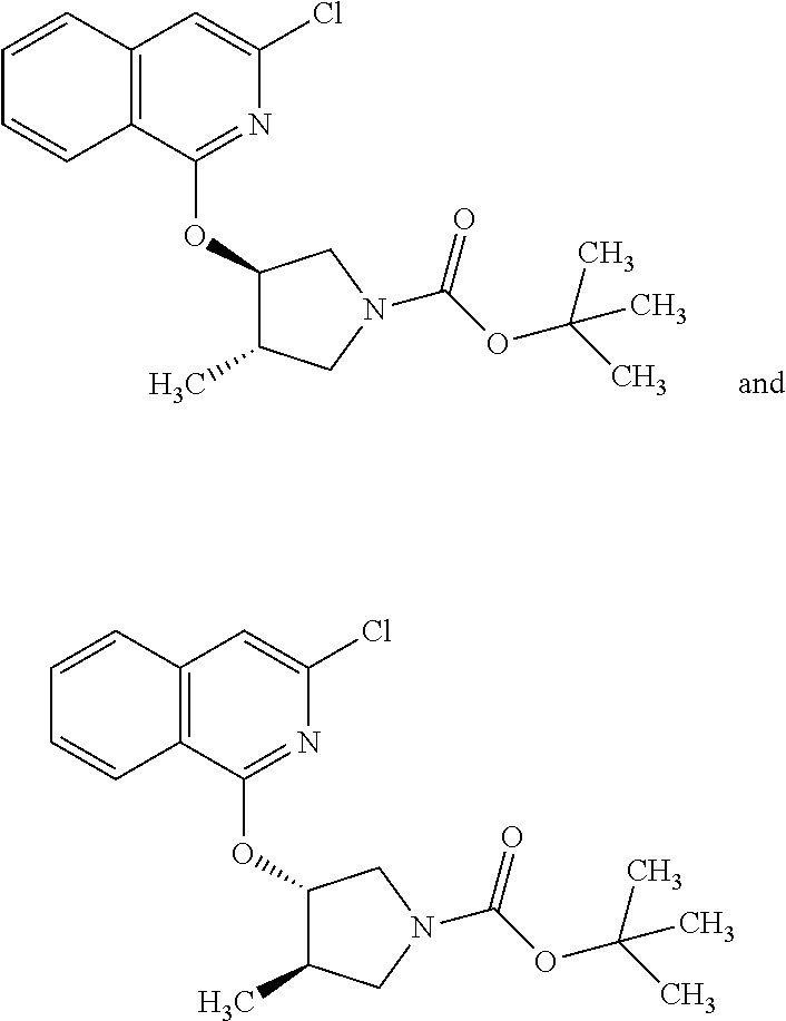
N1=C(OC2C(C)CN(C(OC(C)(C)C)=O)C2)C2=C(C=C1Cl)C=CC=C2.N1=C(OC2C(C)CN(C(OC(C)(C)C)=O)C2)C2=C(C=C1Cl)C=CC=C2
